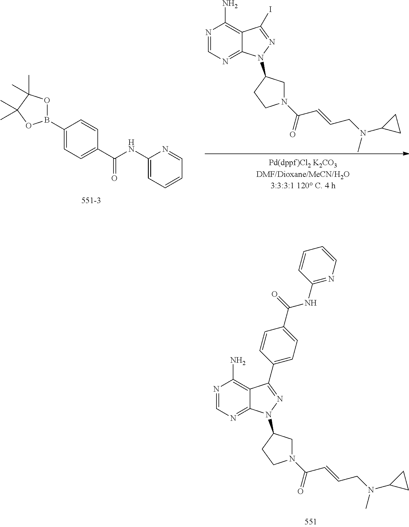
N1=CN=C2C(=C1N)C(C1=CC=C(C(NC3=NC=CC=C3)=O)C=C1)=NN2C1CN(C(=O)C=CCN(C)C2CC2)CC1.C1(B2OC(C)(C)C(C)(C)O2)=CC=C(C(=O)NC2=CC=CC=N2)C=C1.N1=CN=C2C(=C1N)C(I)=NN2C1CN(C(=O)C=CCN(C)C2CC2)CC1
